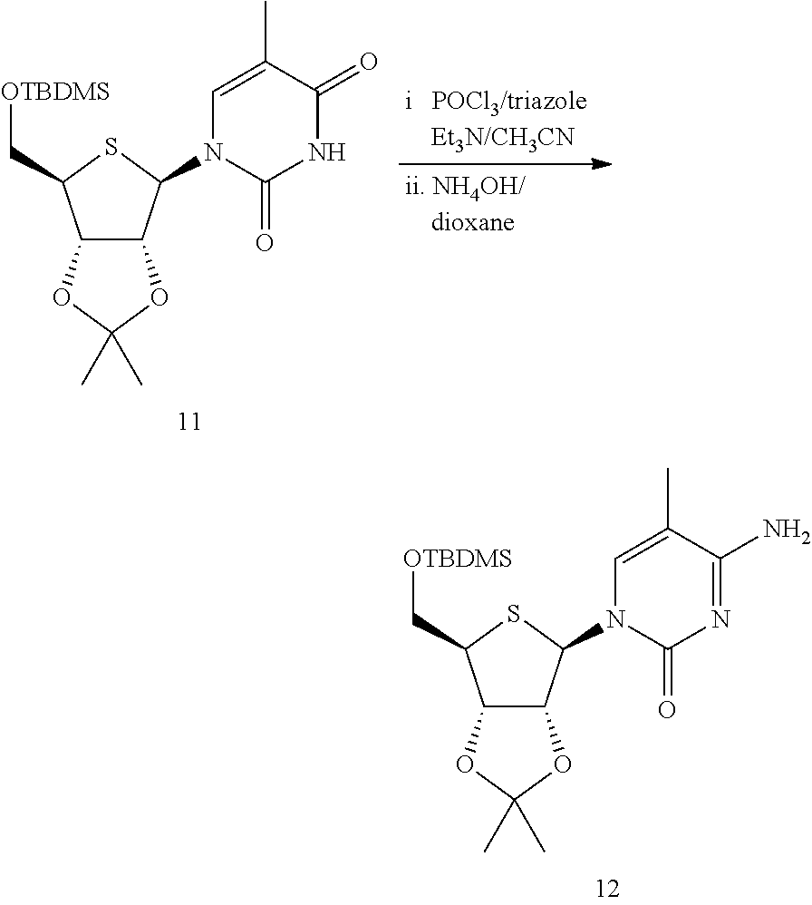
C12C(C(N3C(=O)N=C(N)C(C)=C3)SC1C[OTBDMS])OC(C)(C)O2.C12C(C(N3C(=O)NC(=O)C(C)=C3)SC1C[OTBDMS])OC(C)(C)O2
